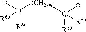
[(CH2)m]([Q](O)([R60])[R60])[Q](O)([R60])[R60]
